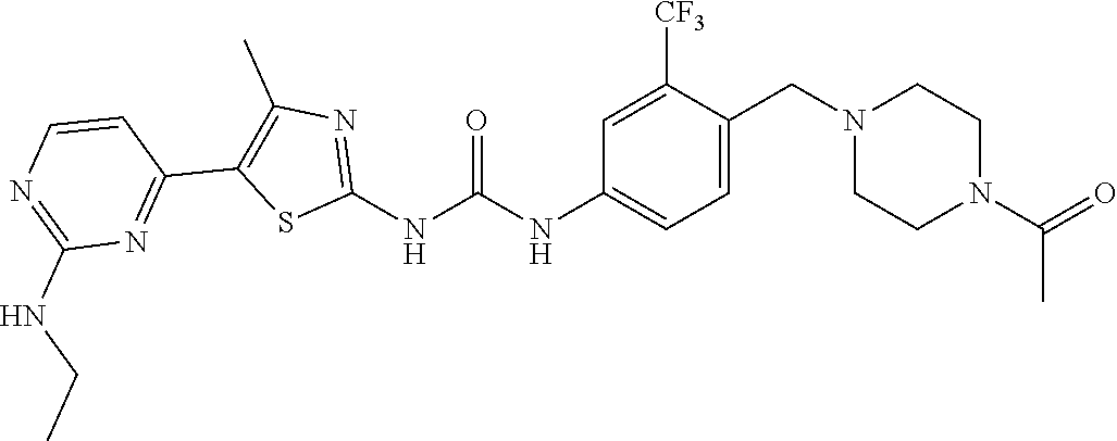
C1=C(CN2CCN(C(C)=O)CC2)C([CF3])=CC(NC(NC2=NC(C)=C(C3=NC(NCC)=NC=C3)S2)=O)=C1
